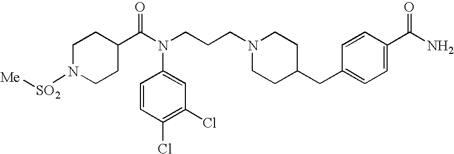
C1=CC(Cl)=C(Cl)C=C1N(CCCN1CCC(CC2=CC=C(C(N)=O)C=C2)CC1)C(C1CCN([SO2][Me])CC1)=O
